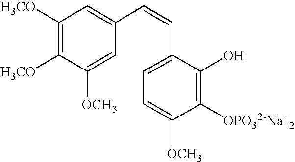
C1([H3CO])=C([H3CO])C([OCH3])=CC(C=CC2=CC=C([OCH3])C([OPO32-Na+2])=C2O)=C1
